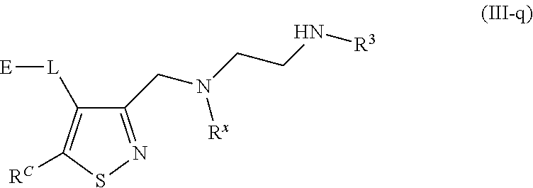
C1(CN(CCN[R3])[Rx])=NSC([RC])=C1[L][E]
